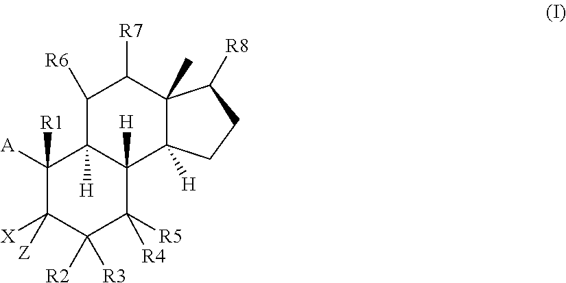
C1([R1])([A])C([X])([Z])C([R2])([R3])C([R5])([R4])C2([H])C1([H])C([R6])C([R7])C1(C)C2([H])CCC1[R8]
